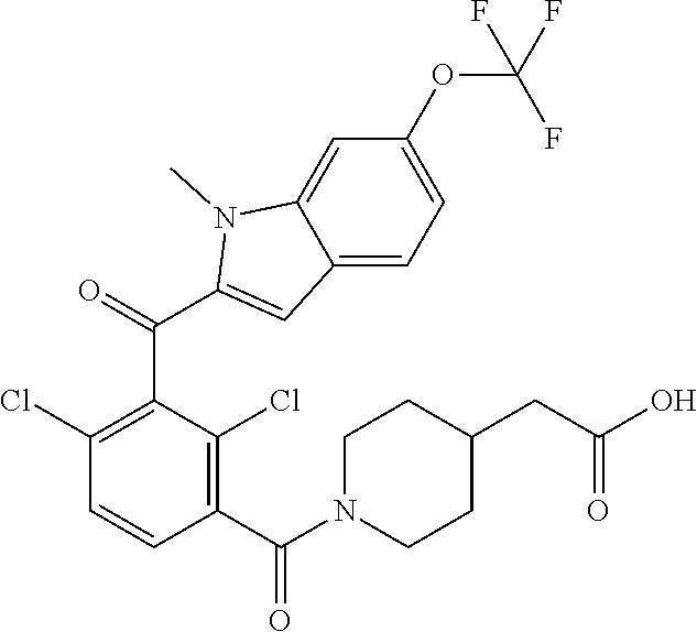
C1(OC(F)(F)F)=CC=C2C(=C1)N(C)C(C(C1=C(Cl)C=CC(C(N3CCC(CC(O)=O)CC3)=O)=C1Cl)=O)=C2
